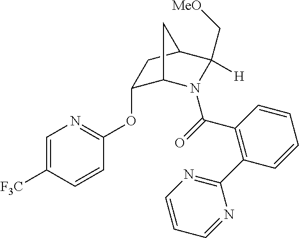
C1=C([F3C])C=CC(OC2C3N(C(=O)C4=C(C5=NC=CC=N5)C=CC=C4)C([H])(C[MeO])C(C2)C3)=N1
